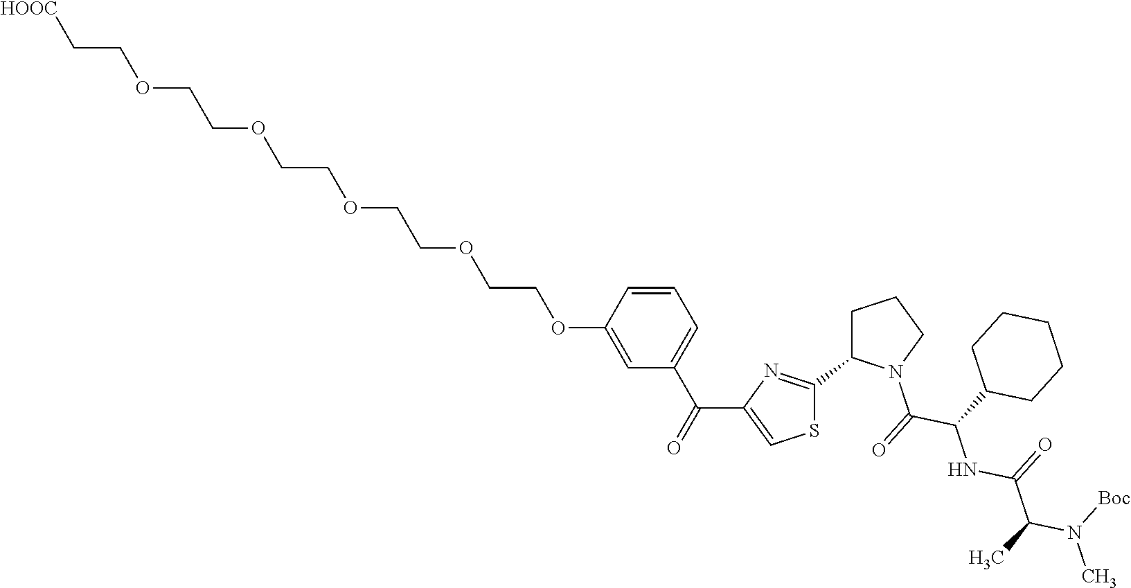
C1=CC(OCCOCCOCCOCCOCC[HOOC])=CC(C(C2=CSC(C3N(C(C(NC(=O)C(N([Boc])C)C)C4CCCCC4)=O)CCC3)=N2)=O)=C1
